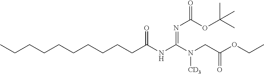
CCCCCCCCCCC(NC(N(CC(OCC)=O)[CD3])=NC(OC(C)(C)C)=O)=O
